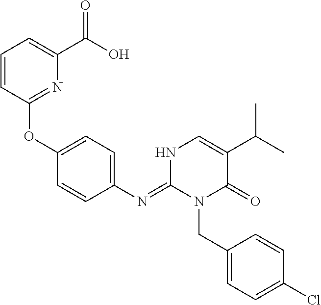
C1(OC2=NC(C(O)=O)=CC=C2)=CC=C(N=C2N(CC3=CC=C(Cl)C=C3)C(=O)C(C(C)C)=CN2)C=C1
